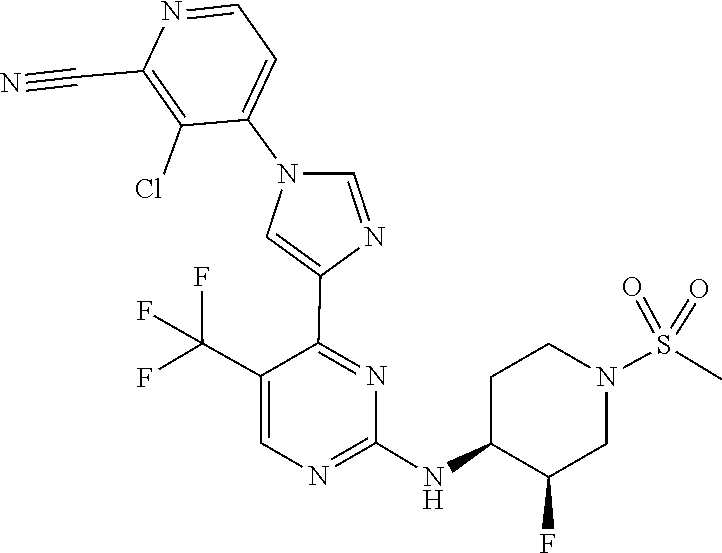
C1(NC2C(F)CN(S(=O)(=O)C)CC2)=NC=C(C(F)(F)F)C(C2=CN(C3=CC=NC(C#N)=C3Cl)C=N2)=N1
